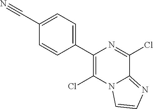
C1(C#N)=CC=C(C2=C(Cl)N3C(=NC=C3)C(Cl)=N2)C=C1
